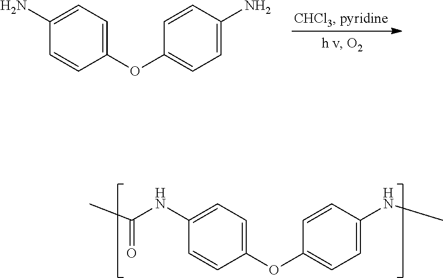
C1=C(N)C=CC(OC2=CC=C(N)C=C2)=C1.C1=C(NC(C)=O)C=CC(OC2=CC=C(NC)C=C2)=C1
